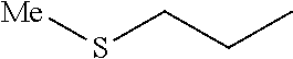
[Me]SCCC
